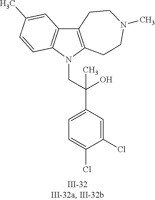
N1(CC(C2=CC=C(Cl)C(Cl)=C2)(O)C)C2=C(C3=C1C=CC(C)=C3)CCN(C)CC2
